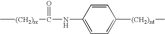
C[(CH2)zc]C(=O)NC1=CC=C([(CH2)zd]C)C=C1
